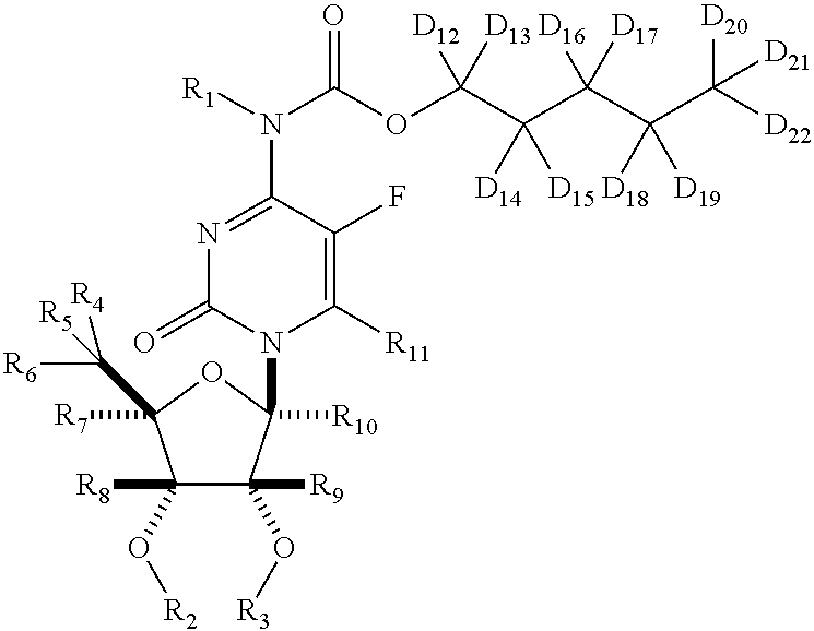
N1=C(N([R1])C(OC(C(C(C(C([D22])([D20])[D21])([D18])[D19])([D16])[D17])([D14])[D15])([D12])[D13])=O)C(F)=C([R11])N(C2([R10])C([R9])(O[R3])C([R8])(O[R2])C([R7])(C([R5])([R6])[R4])O2)C1=O
